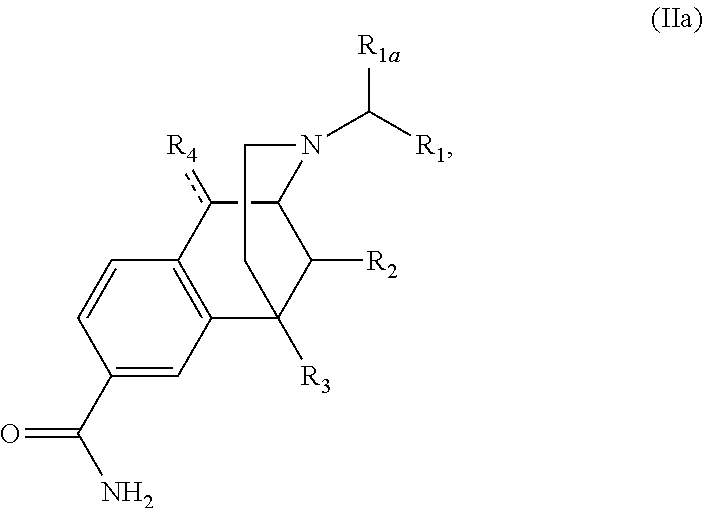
C12c([R4])C3=C(C([R3])(C1[R2])CCN2C([R1])[R1a])C=C(C(=O)N)C=C3
